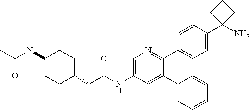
C(N(C1CCC(CC(NC2=CN=C(C3=CC=C(C4(N)CCC4)C=C3)C(C3=CC=CC=C3)=C2)=O)CC1)C)(C)=O
